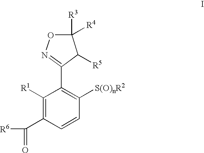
C1(C2=C([S(O)nR2])C=CC(C([R6])=O)=C2[R1])=NOC([R3])([R4])C1[R5]
